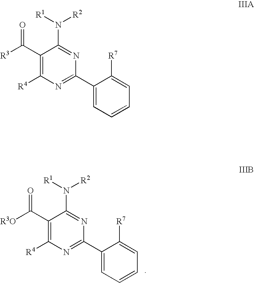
C1(C([R3])=O)=C([R4])N=C(C2=CC=CC=C2[R7])N=C1N([R1])[R2].C1(C([R3O])=O)=C([R4])N=C(C2=CC=CC=C2[R7])N=C1N([R1])[R2]
